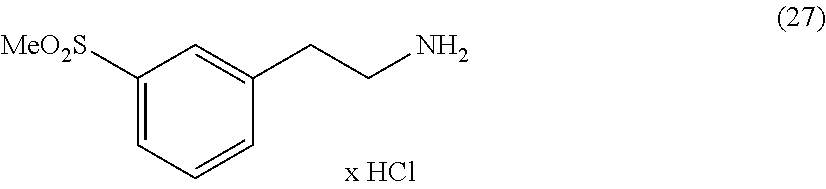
C1([MeO2S])=CC=CC(CCN)=C1
